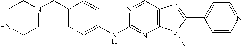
C1(CN2CCNCC2)=CC=C(NC2=NC3=C(C=N2)N=C(C2=CC=NC=C2)N3C)C=C1
